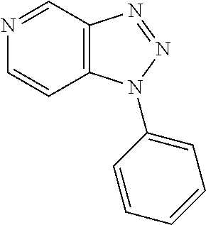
N1=CC2=C(C=C1)N(C1=CC=CC=C1)N=N2
